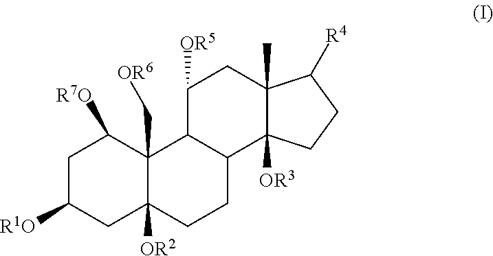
C1C([R1O])CC2([OR2])C(C[OR6])(C1[R7O])C1C(CC2)C2([OR3])C(C)(CC1[OR5])C([R4])CC2
